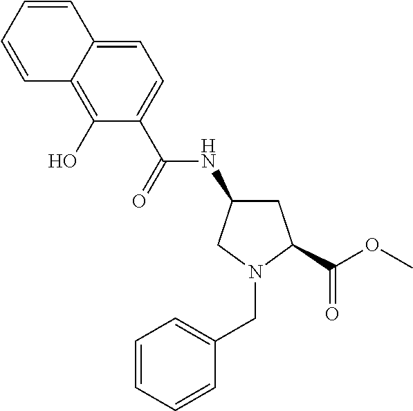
C1=CC=CC(CN2CC(NC(=O)C3=CC=C4C(=C3O)C=CC=C4)CC2C(OC)=O)=C1
